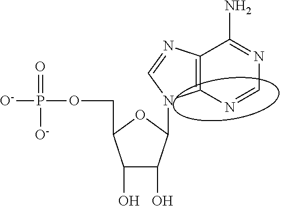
C12=C(N=CN=C1N)N(C1C(O)C(O)C(COP(=O)([O-])[O-])O1)C=N2
